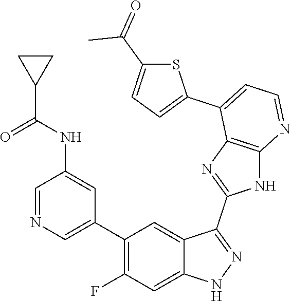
C1=NC=C(C2=C(F)C=C3C(=C2)C(C2=NC4=C(N2)N=CC=C4C2=CC=C(C(=O)C)S2)=NN3)C=C1NC(C1CC1)=O
